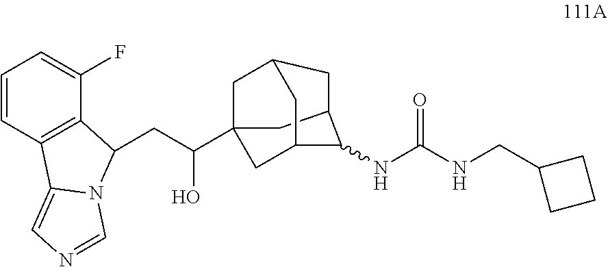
C1C2CC3CC1(C(CC1C4=C(C=CC=C4F)C4=CN=CN41)O)CC(C2)C3NC(NCC1CCC1)=O
